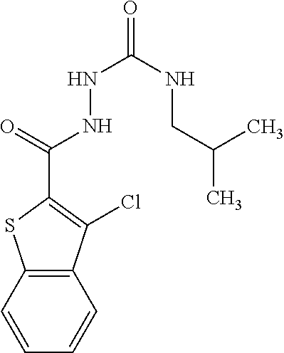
C1(C(=O)NNC(=O)NCC(C)C)=C(Cl)C2=C(S1)C=CC=C2
